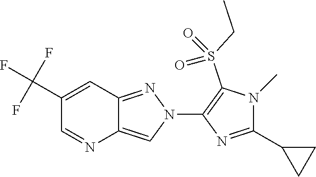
C12=CN(C3=C(S(CC)(=O)=O)N(C)C(C4CC4)=N3)N=C1C=C(C(F)(F)F)C=N2
